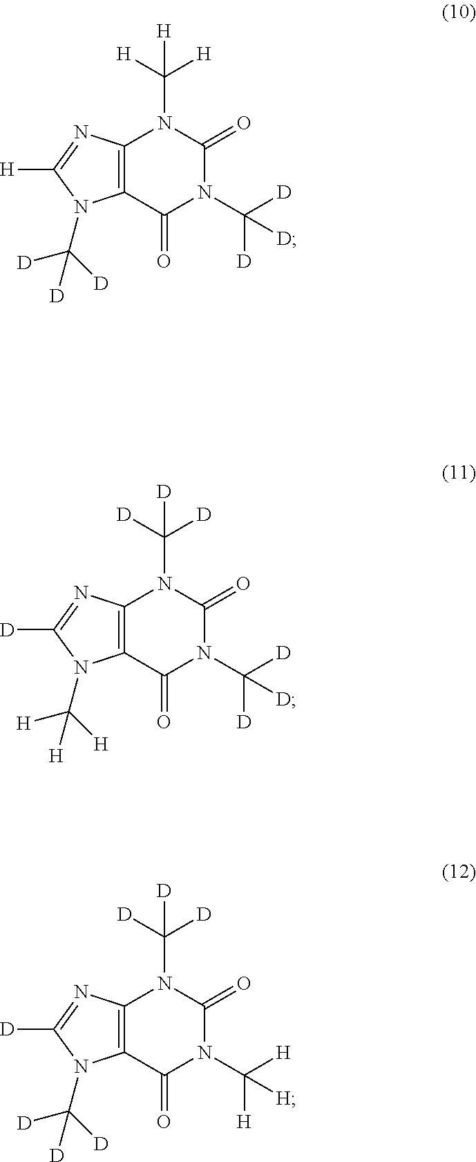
C12=C(C(=O)N(C([H])([H])[H])C(=O)N1C([D])([D])[D])N(C([D])([D])[D])C([D])=N2.C12=C(C(=O)N(C([D])([D])[D])C(=O)N1C([D])([D])[D])N(C([H])([H])[H])C([D])=N2.C12=C(C(=O)N(C([D])([D])[D])C(=O)N1C([H])([H])[H])N(C([D])([D])[D])C([H])=N2
